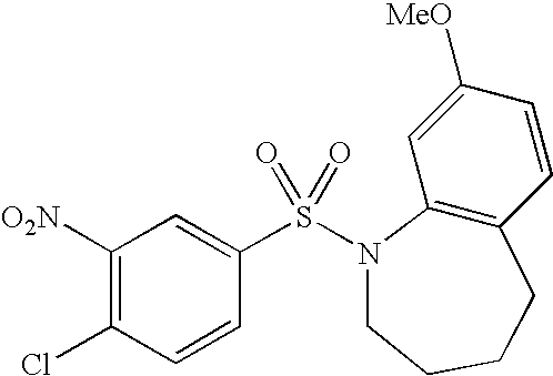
C1([O2N])=C(Cl)C=CC(S(=O)(=O)N2C3=C(C=CC([MeO])=C3)CCCC2)=C1
